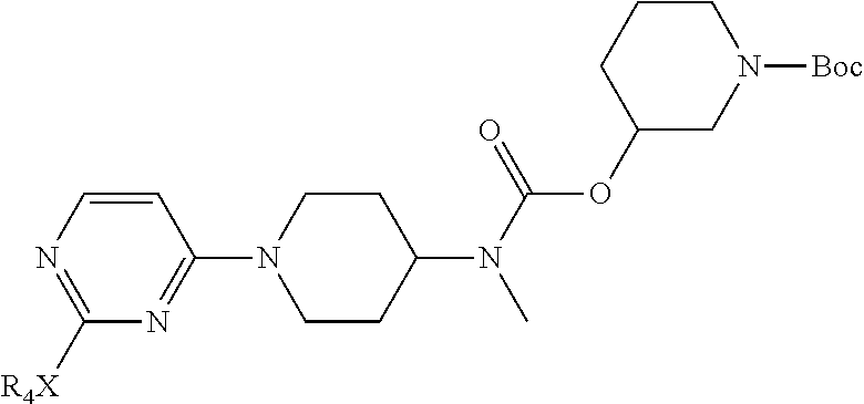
C1=CN=C([R4X])N=C1N1CCC(N(C(=O)OC2CN([Boc])CCC2)C)CC1
